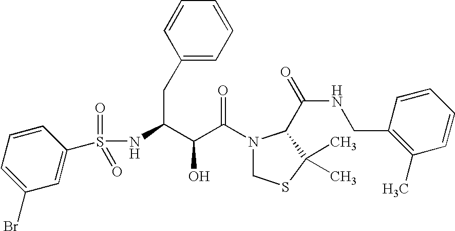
N(C(CC1=CC=CC=C1)C(C(N1CSC(C)(C)C1C(NCC1=C(C)C=CC=C1)=O)=O)O)S(=O)(=O)C1=CC(Br)=CC=C1
